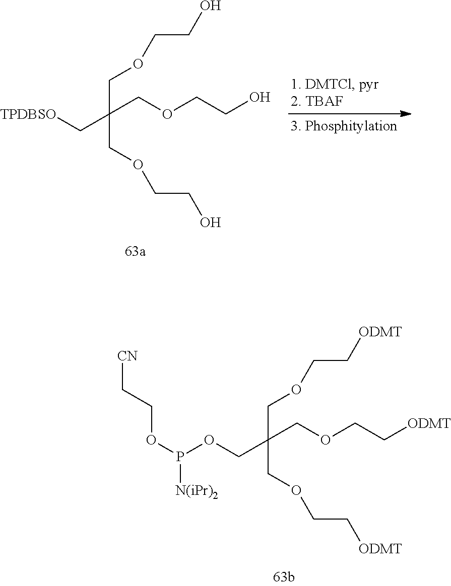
[TPDBSO]CC(COCCO)(COCCO)COCCO.O(CC(COCC[ODMT])(COCC[ODMT])COCC[ODMT])P([N(iPr)2])OCC[CN]
